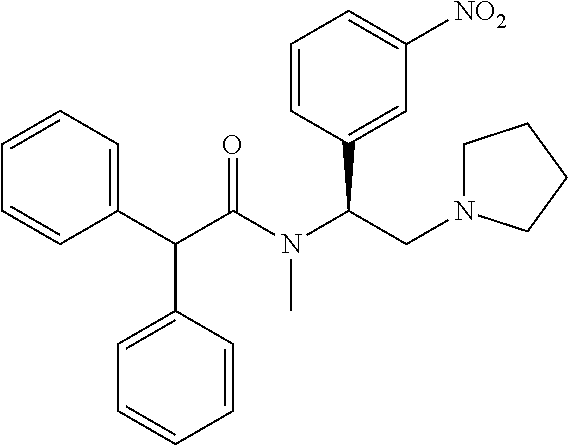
C1=CC=C(C(C(N(C)C(CN2CCCC2)C2=CC([NO2])=CC=C2)=O)C2=CC=CC=C2)C=C1
